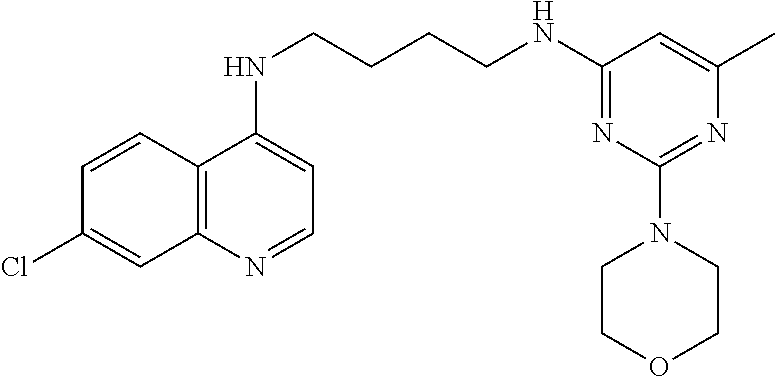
C12=C(N=CC=C1NCCCCNC1=NC(N3CCOCC3)=NC(C)=C1)C=C(Cl)C=C2
